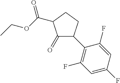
C1(=O)C(C2=C(F)C=C(F)C=C2F)CCC1C(OCC)=O
